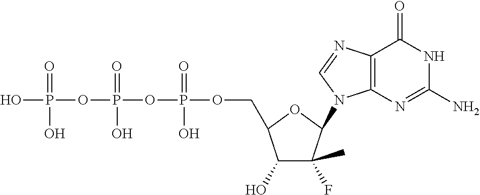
OP(OP(OP(OCC1C(O)C(C)(F)C(N2C3=C(C(=O)NC(N)=N3)N=C2)O1)(=O)O)(=O)O)(=O)O
